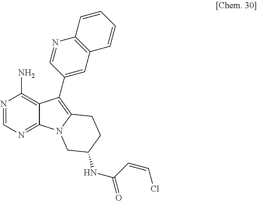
N1=CN=C2C(=C1N)C(C1=CC3=C(N=C1)C=CC=C3)=C1N2CC(NC(=O)C=CCl)CC1
